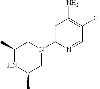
C1C(C)NC(C)CN1C1=CC(N)=C(Cl)C=N1
